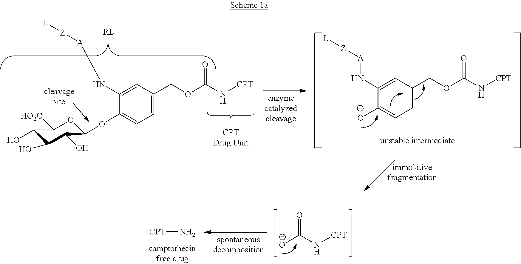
[O-]C1=CC=C(COC(N[CPT])=O)C=C1N[A][Z][L].C1(O)C(O)C(O)C(OC2=CC=C(COC(N[CPT])=O)C=C2N[A][Z][L])OC1[HO2C].[O-]C(N[CPT])=O.[CPT]N
